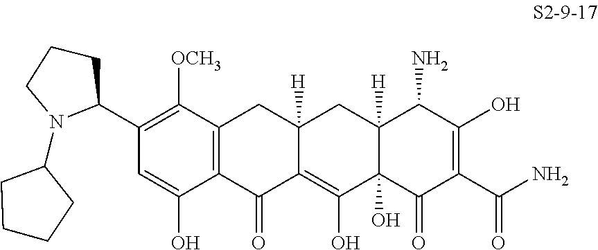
C12=C(C([OCH3])=C(C3N(C4CCCC4)CCC3)C=C1O)CC1([H])C(=C(O)C3(O)C([H])(C1)C(N)C(O)=C(C(N)=O)C3=O)C2=O
